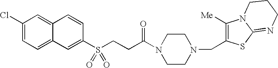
C1(Cl)=CC=C2C=C(S(CCC(N3CCN(CC4=C([Me])N5C(=NCCC5)S4)CC3)=O)(=O)=O)C=CC2=C1
